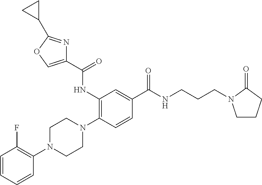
C1=CC=CC(N2CCN(C3=C(NC(C4=COC(C5CC5)=N4)=O)C=C(C(NCCCN4CCCC4=O)=O)C=C3)CC2)=C1F
